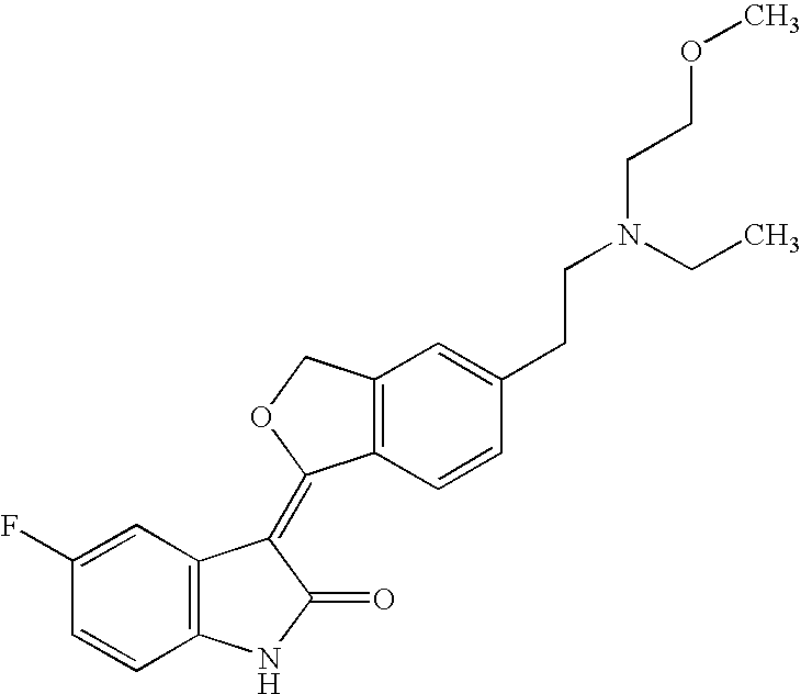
C12=C(C=CC(CCN(CCOC)CC)=C1)C(=C1C3=C(NC1=O)C=CC(F)=C3)OC2
